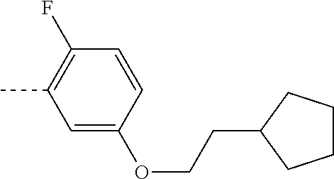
C1=C(OCCC2CCCC2)C=CC(F)=C1C
